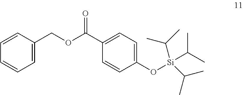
O(C(C1=CC=C(O[Si](C(C)C)(C(C)C)C(C)C)C=C1)=O)CC1=CC=CC=C1
